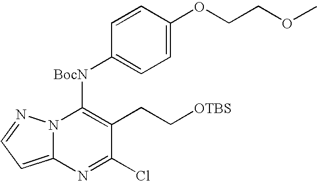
C12=CC=NN1C([BocN]C1=CC=C(OCCOC)C=C1)=C(CC[OTBS])C(Cl)=N2
